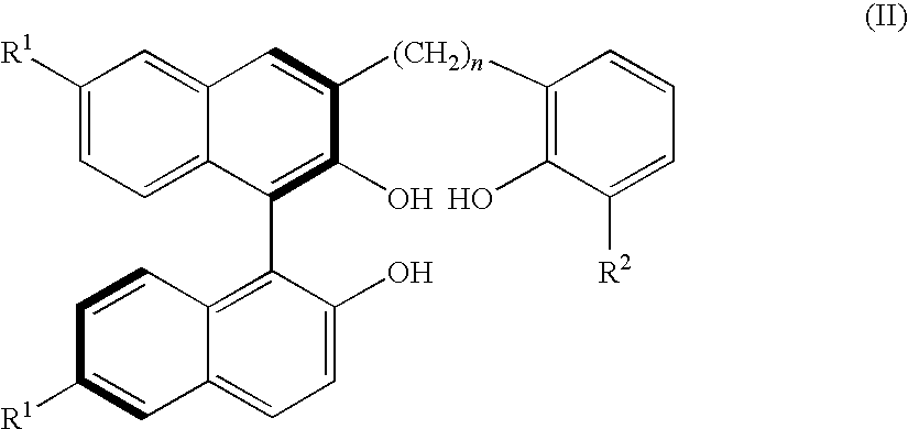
C1([R1])=CC=C2C(=C1)C=C([(CH2)n]C1=C(O)C([R2])=CC=C1)C(O)=C2C1=C2C(=CC=C1O)C=C([R1])C=C2
